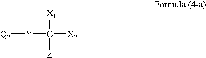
C([X1])([Z])([X2])[Y][Q2]
